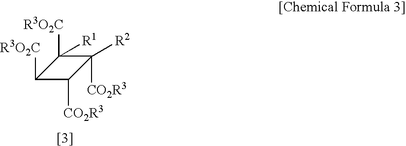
C1([R3O2C])([R1])C([R3O2C])C([CO2R3])C1([CO2R3])[R2]
